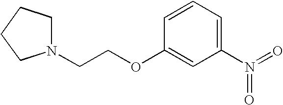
C1=CC=C(N(=O)=O)C=C1OCCN1CCCC1
